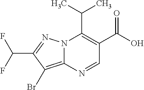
N12C(=C(Br)C(C(F)F)=N1)N=CC(C(=O)O)=C2C(C)C
